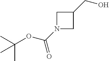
C1N(C(OC(C)(C)C)=O)CC1CO
